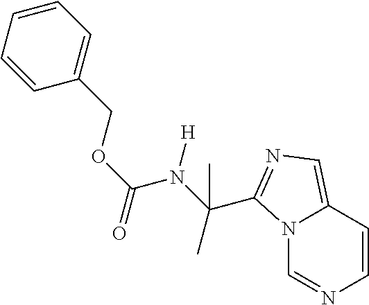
C1=CC=CC=C1COC(N([H])C(C)(C)C1=NC=C2N1C=NC=C2)=O
